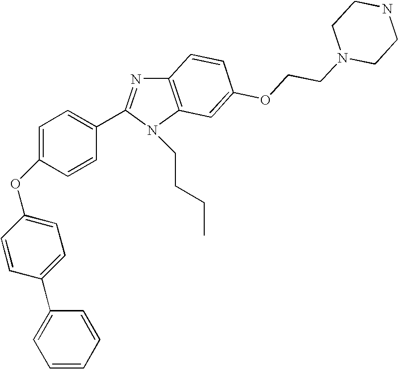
C12=C(N(CCCC)C(C3=CC=C(OC4=CC=C(C5=CC=CC=C5)C=C4)C=C3)=N1)C=C(OCCN1CCNCC1)C=C2
